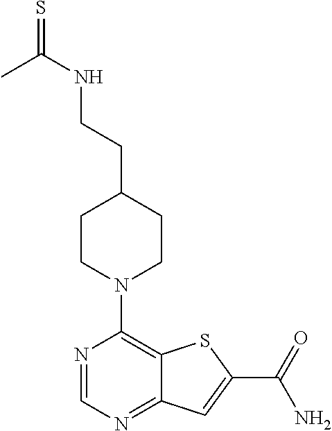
N1=CN=C2C(=C1N1CCC(CCNC(=S)C)CC1)SC(C(=O)N)=C2
